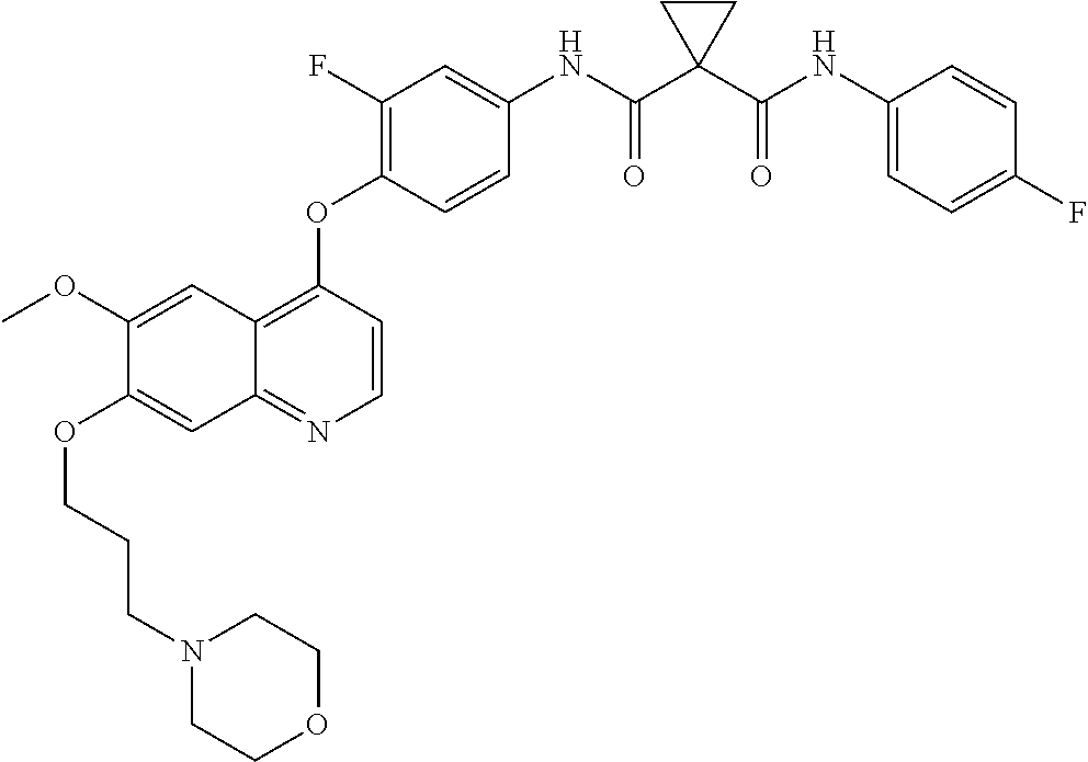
C1=CC(OC2=C(F)C=C(NC(C3(C(NC4=CC=C(F)C=C4)=O)CC3)=O)C=C2)=C2C(=N1)C=C(OCCCN1CCOCC1)C(OC)=C2
